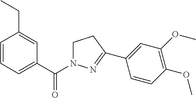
C1=CC=C(C(N2CCC(C3=CC(OC)=C(OC)C=C3)=N2)=O)C=C1CC
